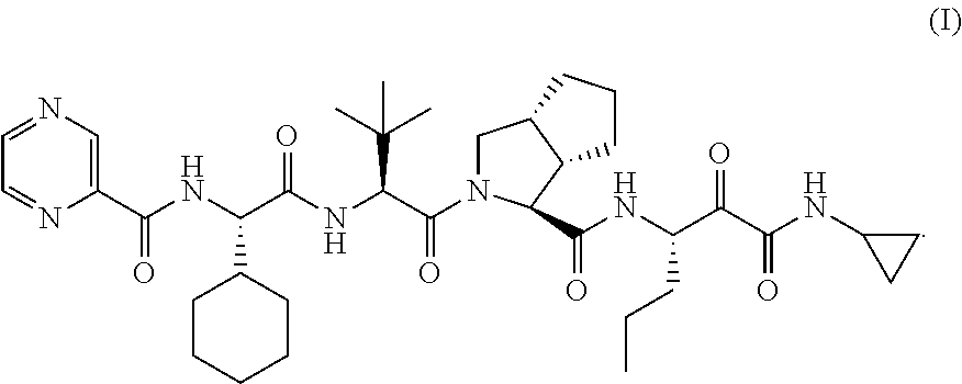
C1=NC=C(C(NC(C(NC(C(=O)N2CC3C(C2C(NC(C(C(NC2CC2)=O)=O)CCC)=O)CCC3)C(C)(C)C)=O)C2CCCCC2)=O)N=C1
